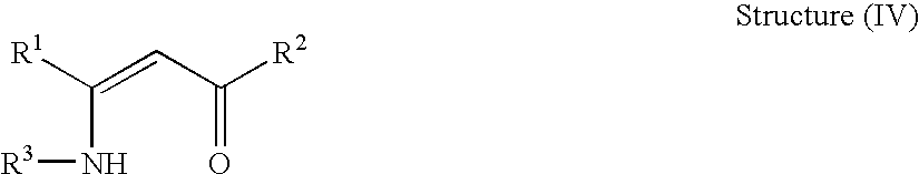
C(N[R3])(=CC(=O)[R2])[R1]
